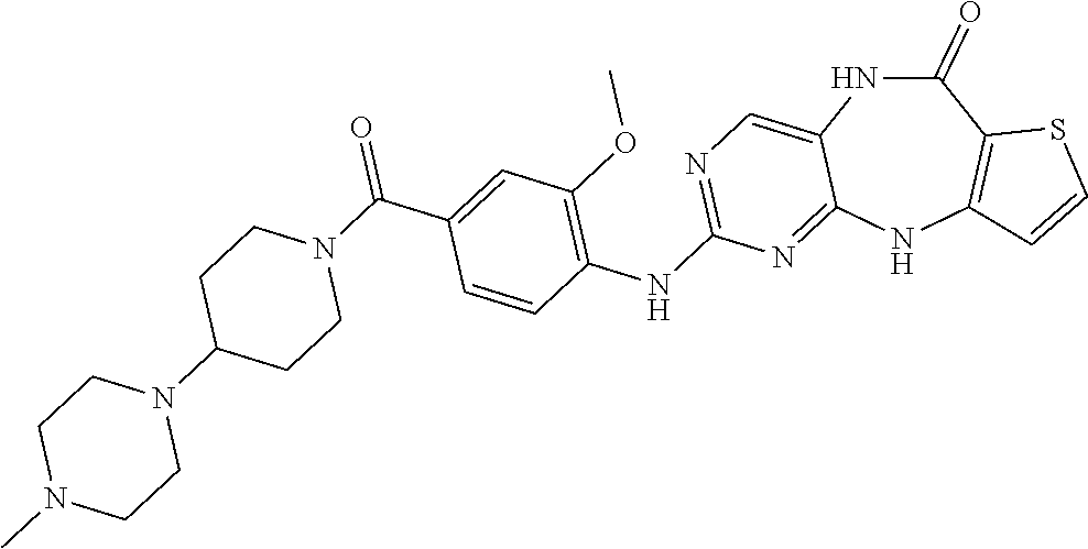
C1(=O)NC2=CN=C(NC3=C(OC)C=C(C(=O)N4CCC(N5CCN(C)CC5)CC4)C=C3)N=C2NC2=C1SC=C2
